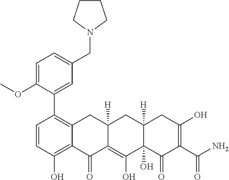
C1=CC(O)=C2C(=C1C1=CC(CN3CCCC3)=CC=C1OC)CC1([H])C(=C(O)C3(O)C([H])(C1)CC(O)=C(C(N)=O)C3=O)C2=O
